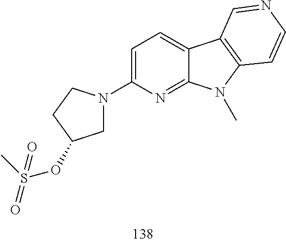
C1=C(N2CC(OS(C)(=O)=O)CC2)N=C2C(=C1)C1=C(N2C)C=CN=C1
